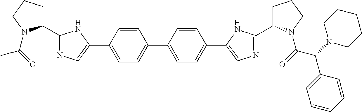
CC(=O)N1C(C2=NC=C(C3=CC=C(C4=CC=C(C5=CN=C(C6CCCN6C(=O)C(N6CCCCC6)C6=CC=CC=C6)N5)C=C4)C=C3)N2)CCC1
